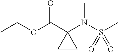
CCOC(C1(N(S(C)(=O)=O)C)CC1)=O
